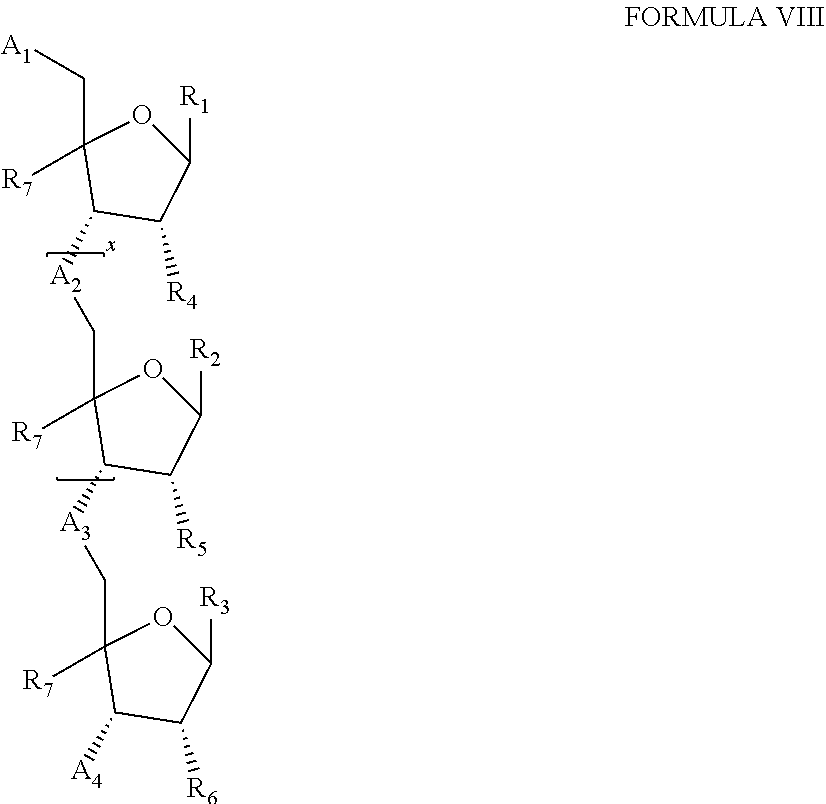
C1([R1])OC(C[A1])([R7])C([A2]CC2([R7])OC([R2])C([R5])C2[A3]CC2([R7])OC([R3])C([R6])C2[A4])C1[R4]
